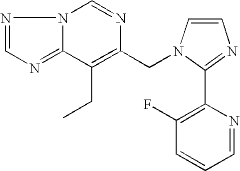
N1=CN=C2N1C=NC(CN1C=CN=C1C1=C(F)C=CC=N1)=C2CC
